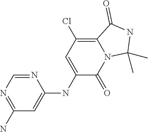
N1=CN=C(N)C=C1NC1=CC(Cl)=C2N(C1=O)C(C)(C)NC2=O
